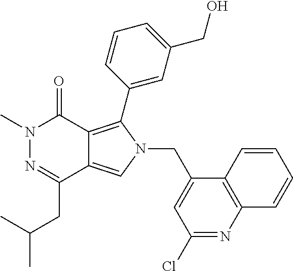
CN1N=C(CC(C)C)C2=CN(CC3=CC(Cl)=NC4=C3C=CC=C4)C(C3=CC(CO)=CC=C3)=C2C1=O
